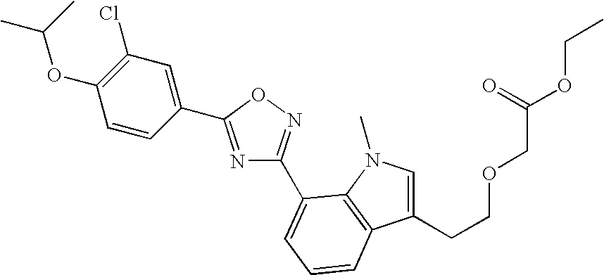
N1=C(C2=CC(Cl)=C(OC(C)C)C=C2)ON=C1C1=CC=CC2=C1N(C)C=C2CCOCC(OCC)=O
